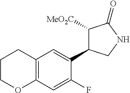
C12=C(C=C(F)C(C3C([MeO2C])C(=O)NC3)=C1)OCCC2
